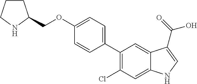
C1(C2=C(Cl)C=C3C(=C2)C(C(O)=O)=CN3)=CC=C(OCC2CCCN2)C=C1
